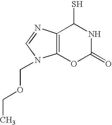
C12=C(N=CN1COCC)C(S)NC(=O)O2
